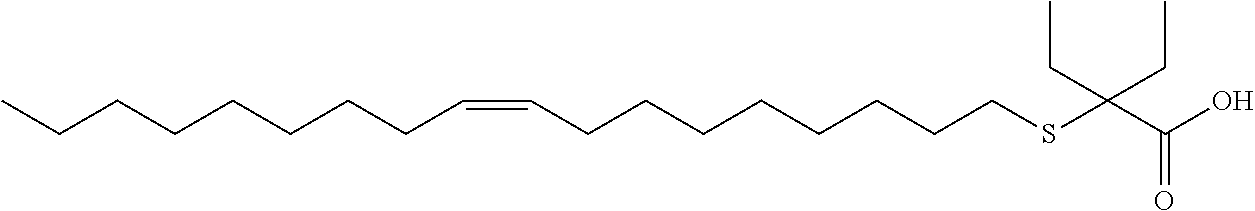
CCCCCCCCC=CCCCCCCCCSC(C(O)=O)(CC)CC
